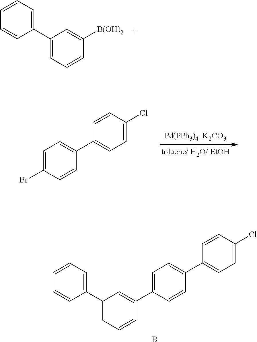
C1(C2=CC=CC=C2)=CC=CC([B(OH)2])=C1.C1=C(Br)C=CC(C2=CC=C(Cl)C=C2)=C1.C1=C(C2=CC(C3=CC=CC=C3)=CC=C2)C=CC(C2=CC=C(Cl)C=C2)=C1.B
